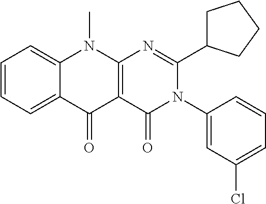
C1=CC=C2C(=C1)N(C)C1=C(C2=O)C(=O)N(C2=CC(Cl)=CC=C2)C(C2CCCC2)=N1
